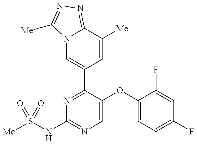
N12C=C(C3=NC(NS([Me])(=O)=O)=NC=C3OC3=CC=C(F)C=C3F)C=C([Me])C1=NN=C2[Me]
